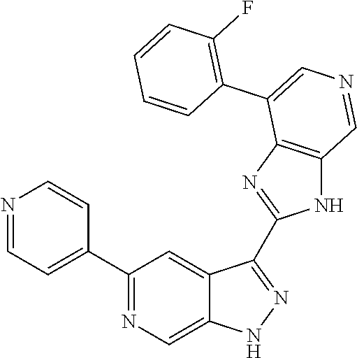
C1(C2=CC=NC=C2)=NC=C2C(=C1)C(C1=NC3=C(N1)C=NC=C3C1=C(F)C=CC=C1)=NN2
